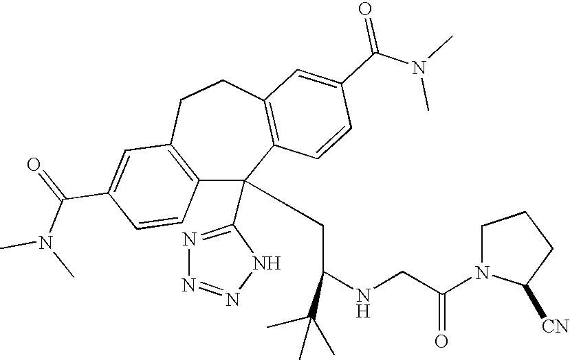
C1(C(=O)N(C)C)=CC2=C(C=C1)C(C1=NN=NN1)(CC(NCC(N1C([CN])CCC1)=O)C(C)(C)C)C1=C(CC2)C=C(C(N(C)C)=O)C=C1
